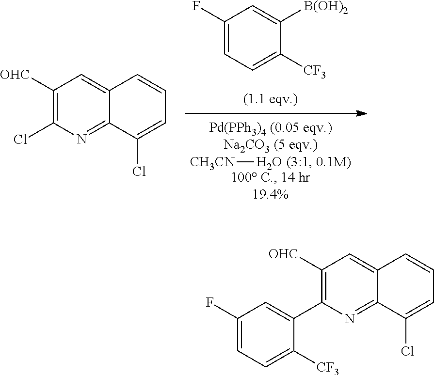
[CH3CN]O.C1(F)=CC=C([CF3])C([B(OH)2])=C1.C1([OHC])=C(Cl)N=C2C(=C1)C=CC=C2Cl.C1([OHC])=C(C2=CC(F)=CC=C2[CF3])N=C2C(=C1)C=CC=C2Cl
